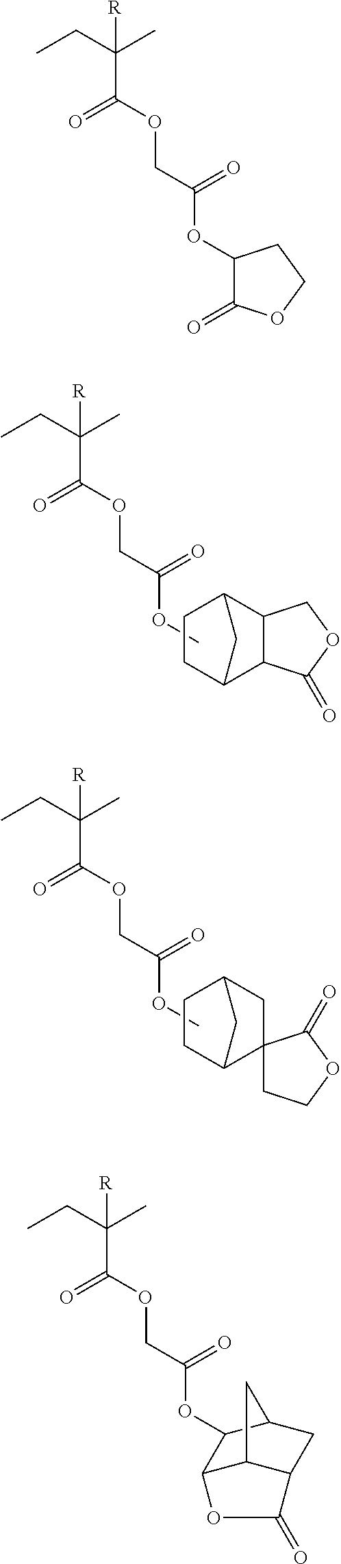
CCC(C)([R])C(OCC(OC)=O)=O.C1C2C3C(C(C1)C2)COC3=O.CCC(C)([R])C(OCC(OC)=O)=O.C1C2C3(CC(C1)C2)CCOC3=O.CCC(C)([R])C(OCC(OC1C(=O)OCC1)=O)=O.CCC(C)([R])C(OCC(OC1C2C3C(CC1C3)C(=O)O2)=O)=O
